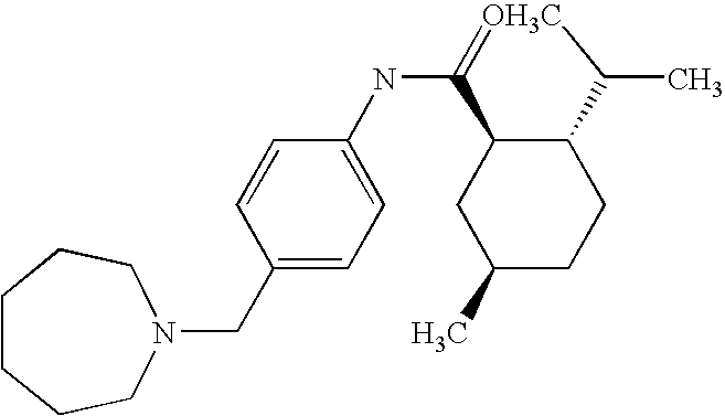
C1(NC2=CC=C(CN3CCCCCC3)C=C2)=[OH3C]C(C)C2C1CC(C)CC2
